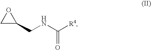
C1C(CNC([R4])=O)O1
